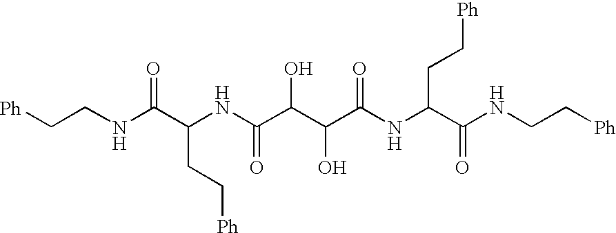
[Ph]CCC(C(NCC[Ph])=O)NC(C(C(C(NC(CC[Ph])C(NCC[Ph])=O)=O)O)O)=O
